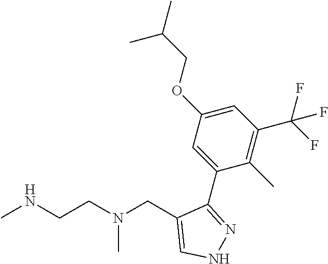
CNCCN(CC1=CNN=C1C1=CC(OCC(C)C)=CC(C(F)(F)F)=C1C)C
